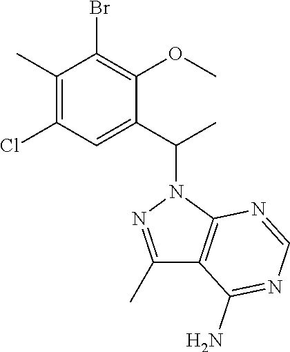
BrC1=C(OC)C(C(C)N2N=C(C)C3=C2N=CN=C3N)=CC(Cl)=C1C
